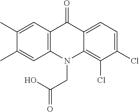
C12=C(N(CC(O)=O)C3=C(Cl)C(Cl)=CC=C3C1=O)C=C(C)C(C)=C2
